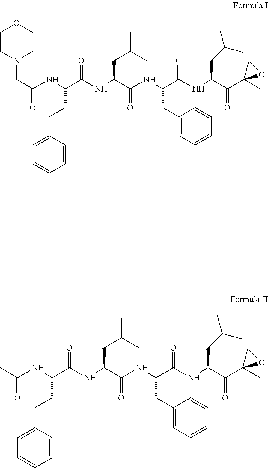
C1CN(CC(=O)NC(C(NC(C(NC(C(NC(C(C2(C)OC2)=O)CC(C)C)=O)CC2=CC=CC=C2)=O)CC(C)C)=O)CCC2=CC=CC=C2)CCO1.CC(=O)NC(C(NC(C(NC(C(NC(C(C1(C)OC1)=O)CC(C)C)=O)CC1=CC=CC=C1)=O)CC(C)C)=O)CCC1=CC=CC=C1
